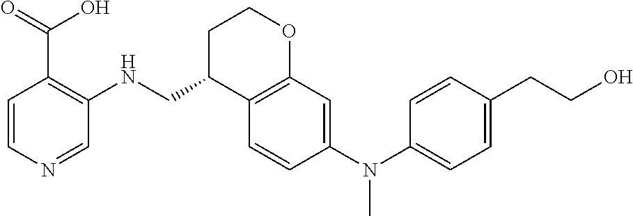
C1=CN=CC(NCC2C3=C(OCC2)C=C(N(C2=CC=C(CCO)C=C2)C)C=C3)=C1C(=O)O
